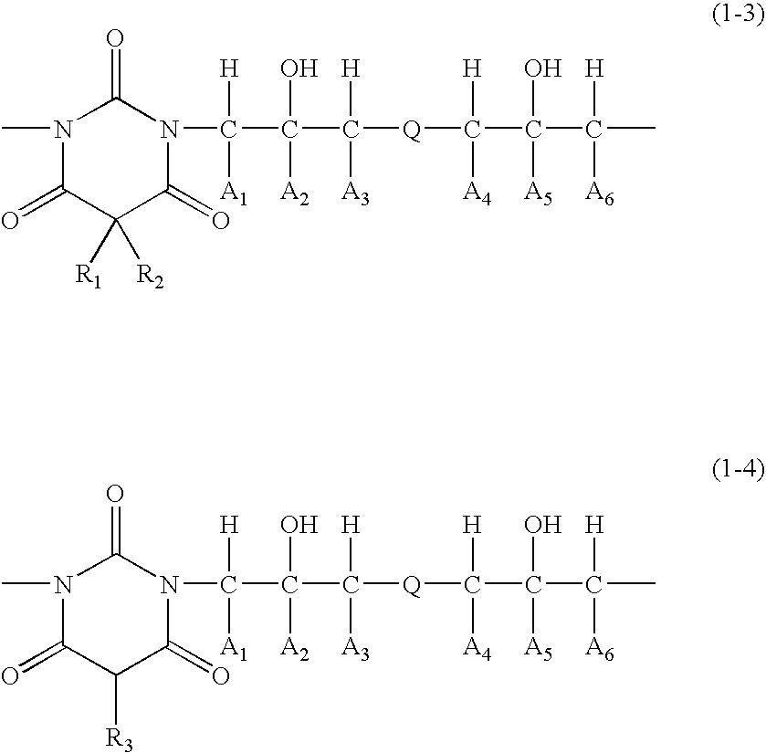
N1(C)C(=O)C([R1])([R2])C(=O)N(C(C(C([Q]C(C(C(C)([A6])[H])([A5])O)([H])[A4])([H])[A3])(O)[A2])([H])[A1])C1=O.N1(C)C(=O)C([R3])C(=O)N(C(C(C([Q]C(C(C(C)([A6])[H])([A5])O)([H])[A4])([H])[A3])(O)[A2])([H])[A1])C1=O
